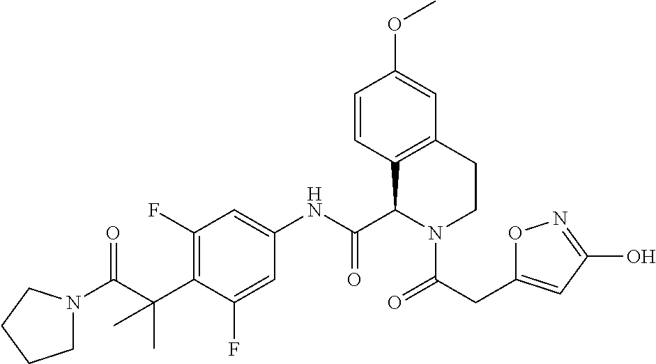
C1(F)=C(C(C)(C)C(=O)N2CCCC2)C(F)=CC(NC(C2C3=C(CCN2C(=O)CC2=CC(O)=NO2)C=C(OC)C=C3)=O)=C1
